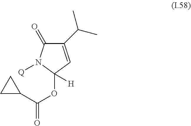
C1(C(C)C)=CC(OC(C2CC2)=O)([H])N([Q])C1=O
